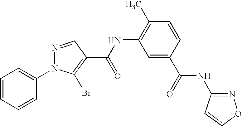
C1=CC=CC(N2N=CC(C(NC3=C(C)C=CC(C(=O)NC4=NOC=C4)=C3)=O)=C2Br)=C1
